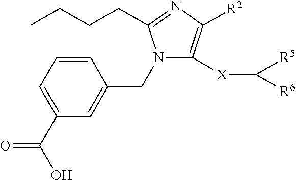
C1(C(O)=O)=CC=CC(CN2C([X]C([R5])[R6])=C([R2])N=C2CCCC)=C1
